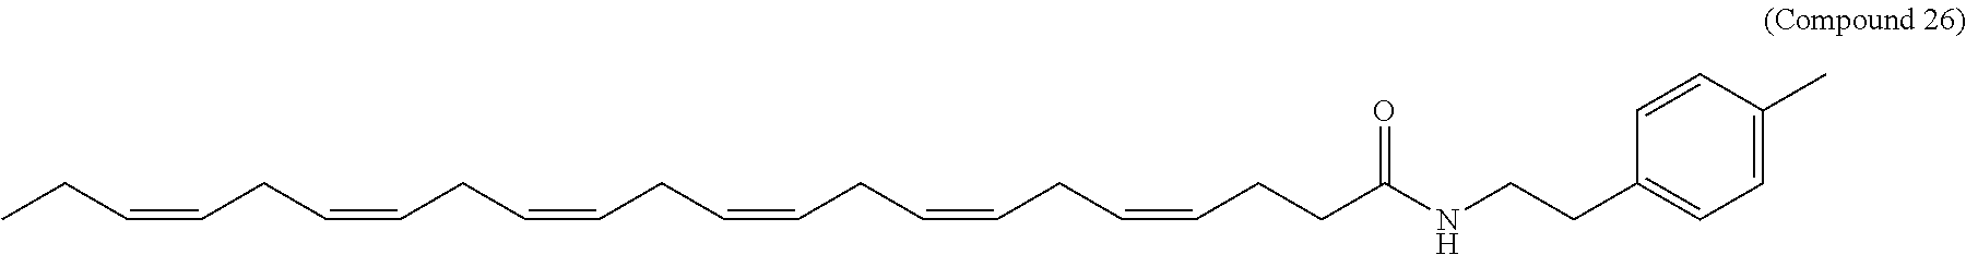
CCC=CCC=CCC=CCC=CCC=CCC=CCCC(NCCC1=CC=C(C)C=C1)=O
